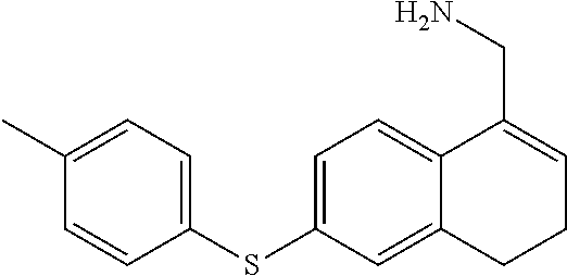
C1=CC(SC2=CC=C3C(=C2)CCC=C3CN)=CC=C1C
